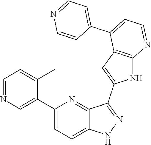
C1(C2=CN=CC=C2C)=CC=C2C(=N1)C(C1=CC3=C(N1)N=CC=C3C1=CC=NC=C1)=NN2
